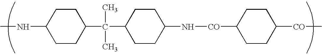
N(C1CCC(C(C)(C)C2CCC(N[CO]C3CCC([CO]C)CC3)CC2)CC1)C
